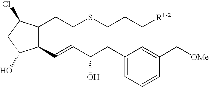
C(SCCC1C(C=CC(CC2=CC=CC(C[OMe])=C2)O)C(O)CC1Cl)CC[R1-2]
